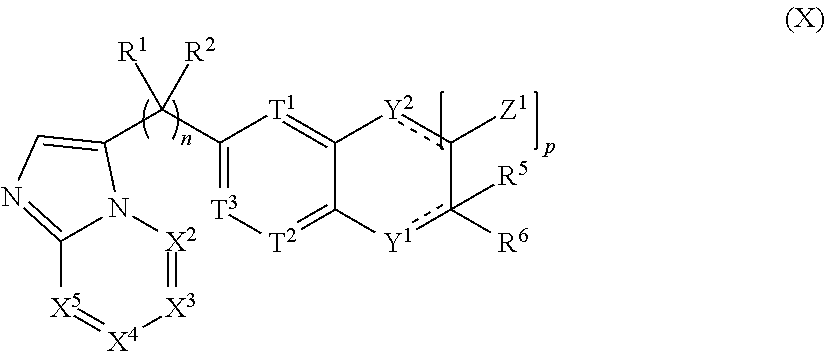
[X3]1=[X2]N2C(=NC=C2C(C2=[T3][T2]=C3C(=[T1]2)[Y2]c([Z1])-c([R6])([R5])[Y1]3)([R2])[R1])[X5]=[X4]1
